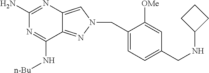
N1=C(N)N=C(N[n-Bu])C2=NN(CC3=CC=C(CNC4CCC4)C=C3[OMe])C=C12
